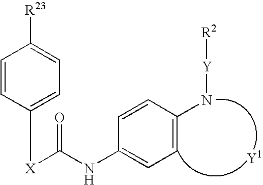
C1=CC([X]C(NC2=CC=C(N[Y][R2])C=C2)=O)=CC=C1[R23]
